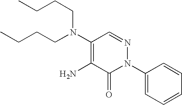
C1(N(CCCC)CCCC)=C(N)C(=O)N(C2=CC=CC=C2)N=C1
